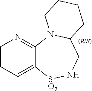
C1=CC=C2C(=N1)N1C(CN[SO2]2)CCCC1
